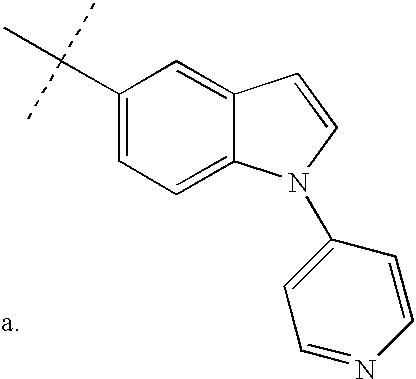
C1(C(C)(C)C)=CC=C2C(=C1)C=CN2C1=CC=NC=C1
